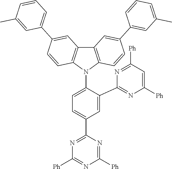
C1=C(C2=NC([Ph])=CC([Ph])=N2)C(N2C3=C(C4=C2C=CC(C2=CC=CC(C)=C2)=C4)C=C(C2=CC(C)=CC=C2)C=C3)=CC=C1C1=NC([Ph])=NC([Ph])=N1
